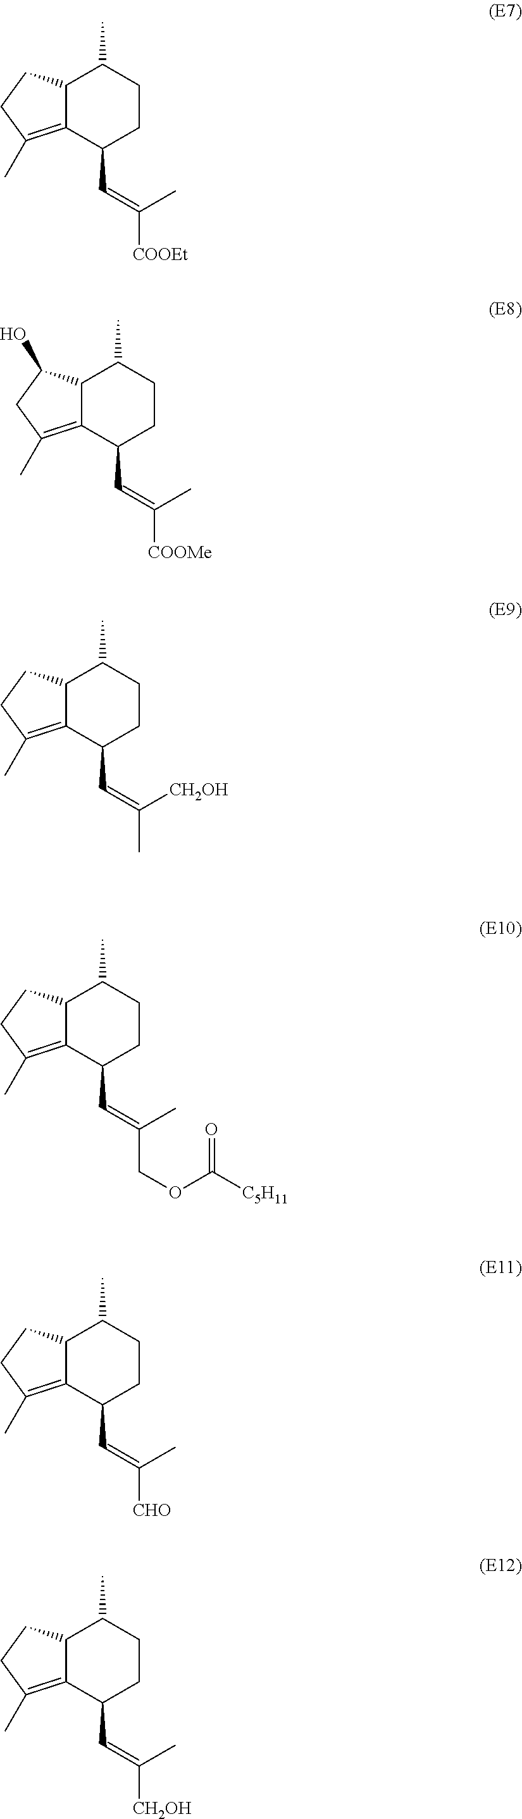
C12C(=C(C)CC1)C(C=C(C)[COOEt])CCC2C.C12C(=C(C)CC1O)C(C=C(C)[COOMe])CCC2C.C12C(=C(C)CC1)C(C=C([CH2OH])C)CCC2C.C12C(=C(C)CC1)C(C=C(C)COC(=O)[C5H11])CCC2C.C12C(=C(C)CC1)C(C=C(C)[CHO])CCC2C.C12C(=C(C)CC1)C(C=C(C)[CH2OH])CCC2C
